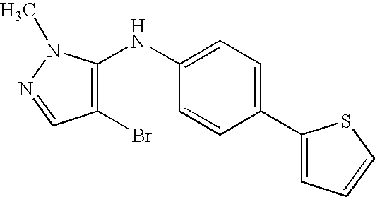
C1(C2=CC=C(NC3=C(Br)C=NN3C)C=C2)=CC=CS1
